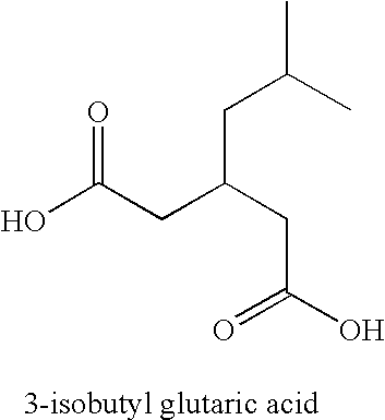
OC(CC(CC(=O)O)CC(C)C)=O
